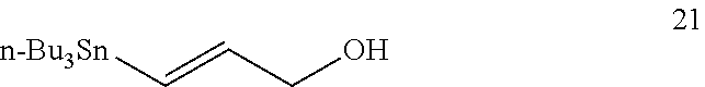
[n-Bu3Sn]C=CCO
